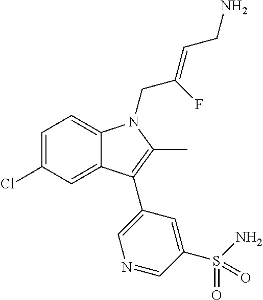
C1=C(Cl)C=C2C(=C1)N(CC(=CCN)F)C(C)=C2C1=CN=CC(S(=O)(=O)N)=C1
